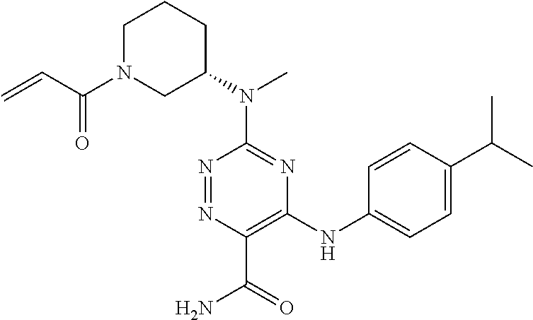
C1(N(C2=NC(NC3=CC=C(C(C)C)C=C3)=C(C(=O)N)N=N2)C)CCCN(C(=O)C=C)C1
